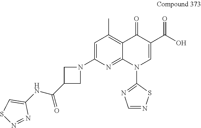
C1=C(N2CC(C(NC3=CSN=N3)=O)C2)N=C2C(=C1C)C(=O)C(C(O)=O)=CN2C1=NC=NS1
